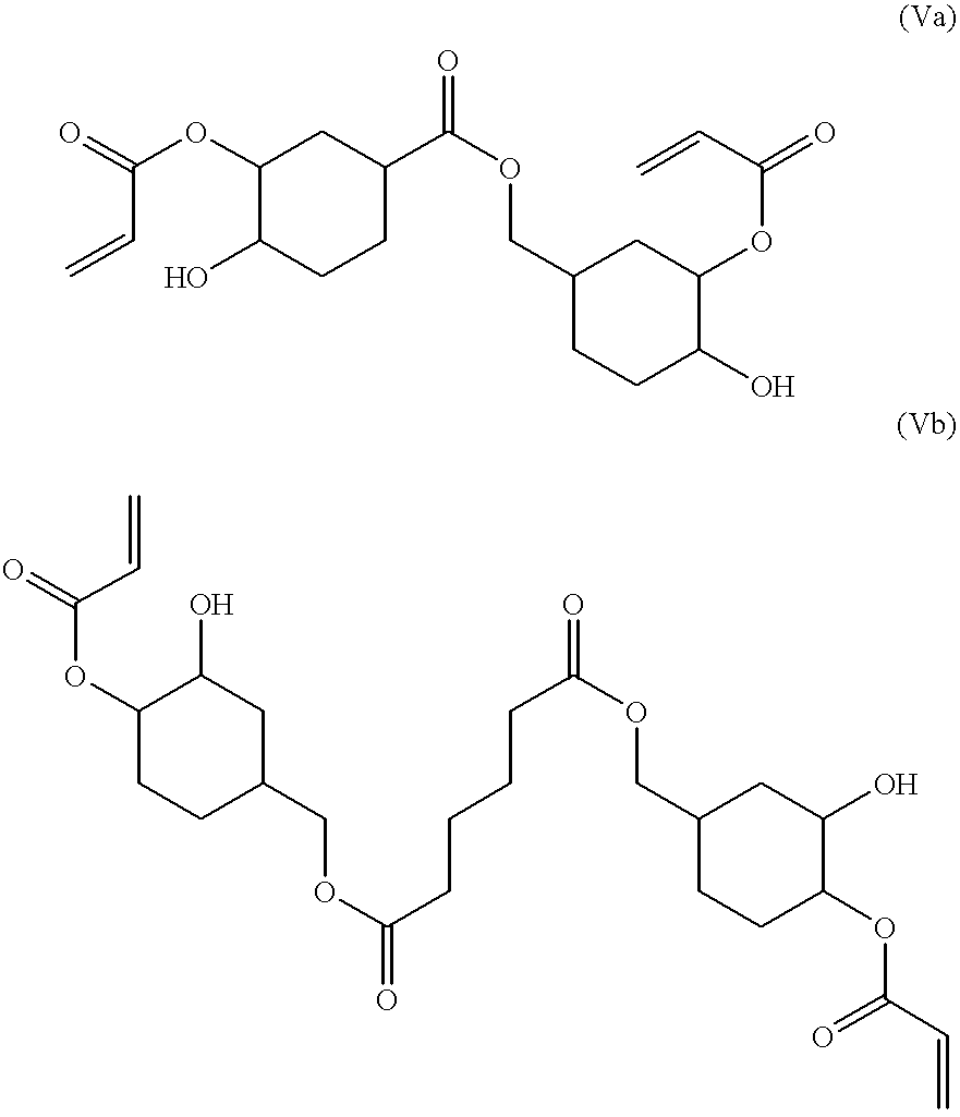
O=C(OC1CC(C(OCC2CCC(O)C(OC(C=C)=O)C2)=O)CCC1O)C=C.O=C(C=C)OC1CCC(COC(=O)CCCCC(=O)OCC2CCC(OC(C=C)=O)C(O)C2)CC1O
